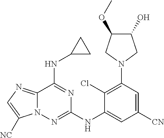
C12=NC=C([NC])N1N=C(NC1=CC([CN])=CC(N3CC(O)C(OC)C3)=C1Cl)N=C2NC1CC1
